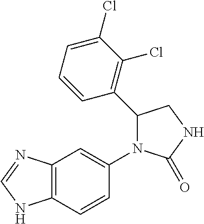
C1(=O)NCC(C2=C(Cl)C(Cl)=CC=C2)N1C1=CC2=C(NC=N2)C=C1
